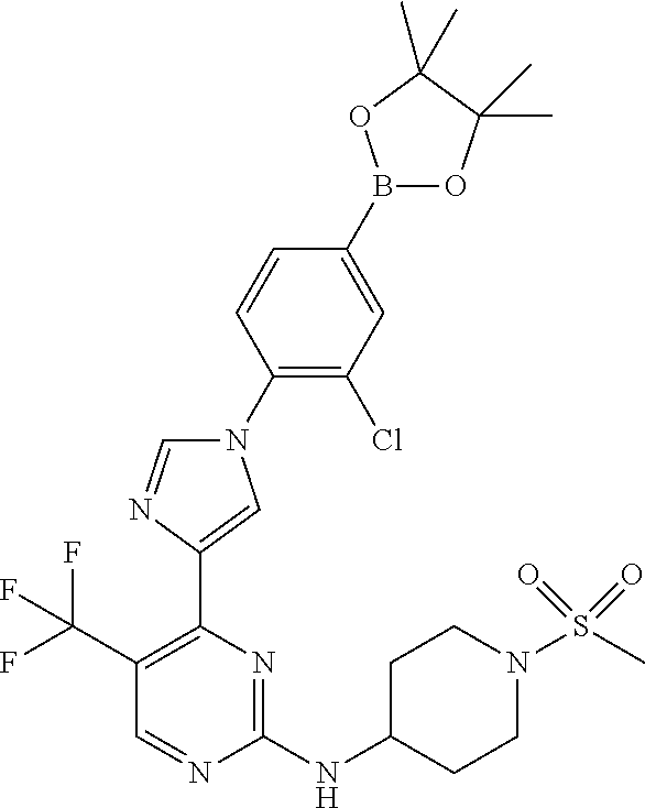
C1(C(F)(F)F)=C(C2=CN(C3=C(Cl)C=C(B4OC(C)(C)C(C)(C)O4)C=C3)C=N2)N=C(NC2CCN(S(C)(=O)=O)CC2)N=C1
